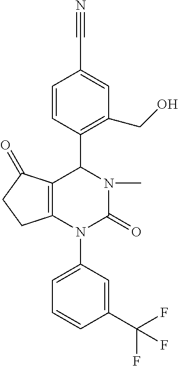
N#CC1=CC(CO)=C(C2C3=C(N(C4=CC=CC(C(F)(F)F)=C4)C(=O)N2C)CCC3=O)C=C1
